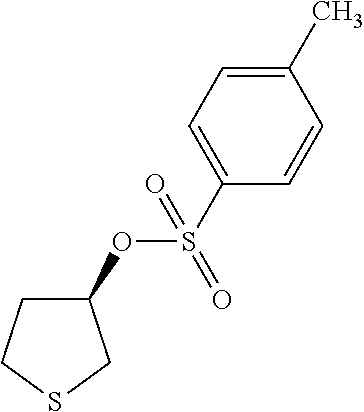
C1(C)=CC=C(S(OC2CCSC2)(=O)=O)C=C1
